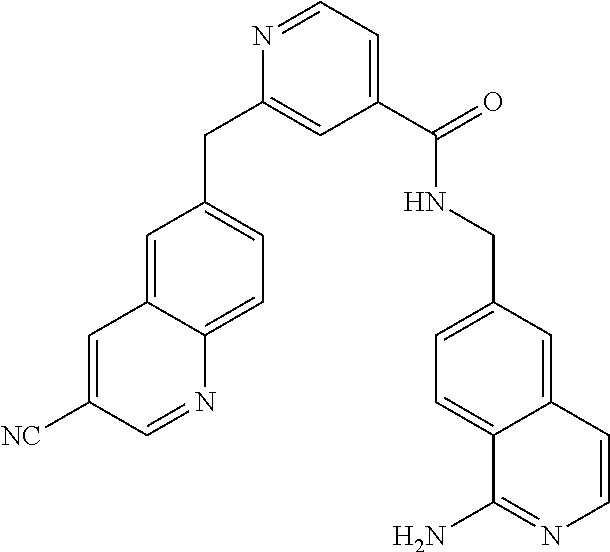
N1=CC=C(C(NCC2=CC=C3C(=C2)C=CN=C3N)=O)C=C1CC1=CC=C2C(=C1)C=C([NC])C=N2
